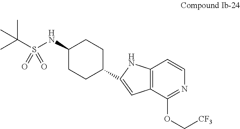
CC(S(NC1CCC(C2=CC3=C(N2)C=CN=C3OC[CF3])CC1)(=O)=O)(C)C
